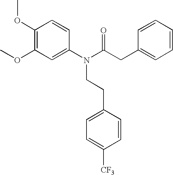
COC1=C(OC)C=CC(N(C(=O)CC2=CC=CC=C2)CCC2=CC=C([CF3])C=C2)=C1
